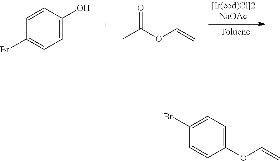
C1=CC(O)=CC=C1Br.CC(OC=C)=O.C1=C(Br)C=CC(OC=C)=C1
